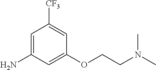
NC1=CC([CF3])=CC(OCCN(C)C)=C1
